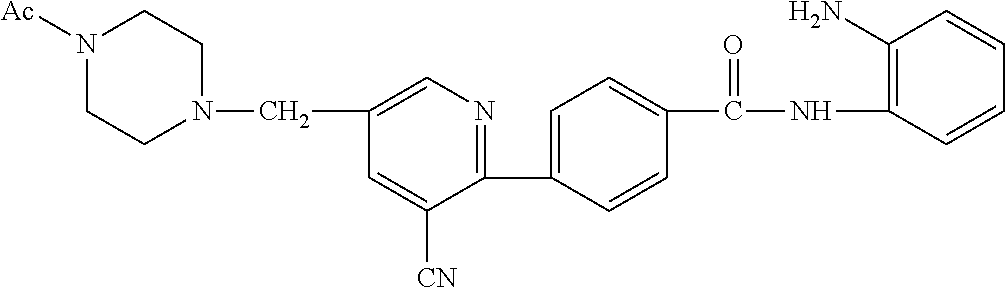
C1(C2=CC=C(C(NC3=C(N)C=CC=C3)=O)C=C2)=NC=C(CN2CCN([Ac])CC2)C=C1[CN]
